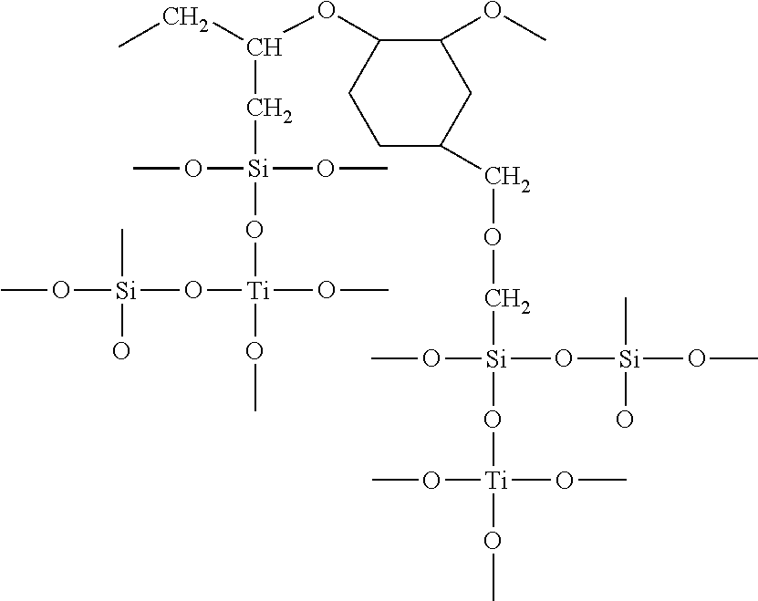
CO[Si](C)(O)O[Ti](O[Si](OC)(CC(CC)OC1CCC(COC[Si](OC)(O[Si](C)(O)OC)O[Ti](OC)(OC)OC)CC1OC)OC)(OC)OC
